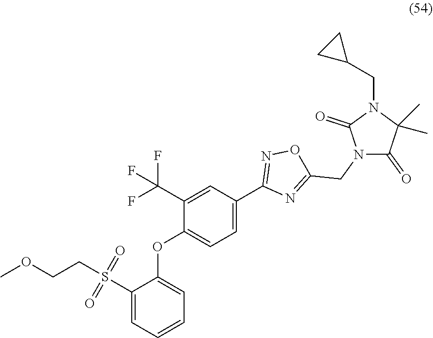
C1(S(CCOC)(=O)=O)=CC=CC=C1OC1=CC=C(C2=NOC(CN3C(=O)C(C)(C)N(CC4CC4)C3=O)=N2)C=C1C(F)(F)F
